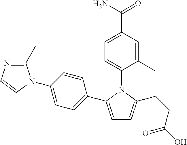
C1=C(C2=CC=C(N3C(C)=NC=C3)C=C2)N(C2=CC=C(C(N)=O)C=C2C)C(CCC(O)=O)=C1
